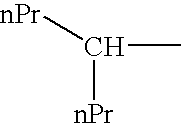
C(C)([nPr])[nPr]
